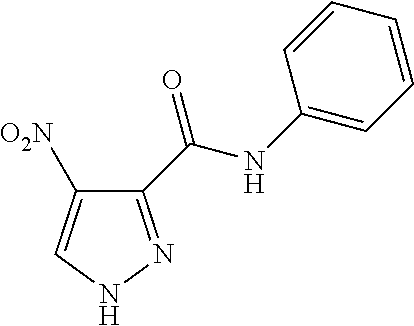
C1(C(NC2=CC=CC=C2)=O)=NNC=C1[O2N]
